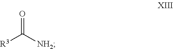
O=C([NH2])[R3]
